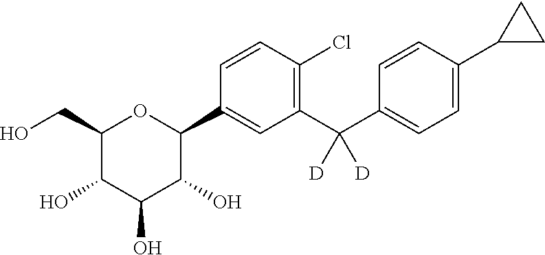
C1(CO)C(O)C(O)C(O)C(C2=CC(C(C3=CC=C(C4CC4)C=C3)([D])[D])=C(Cl)C=C2)O1
